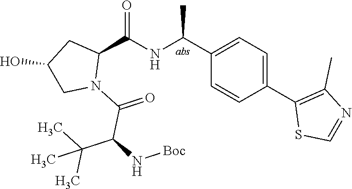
C1(C(NC(=O)C2CC(O)CN2C(=O)C(C(C)(C)C)N[Boc])C)=CC=C(C2=C(C)N=CS2)C=C1
